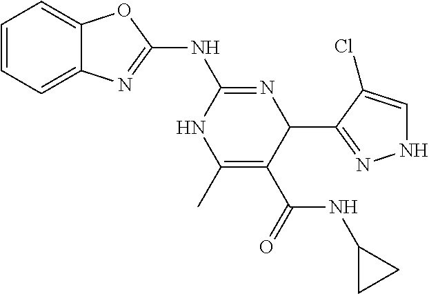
C1=CC=C2C(=C1)OC(NC1=NC(C3=NNC=C3Cl)C(C(NC3CC3)=O)=C(C)N1)=N2
